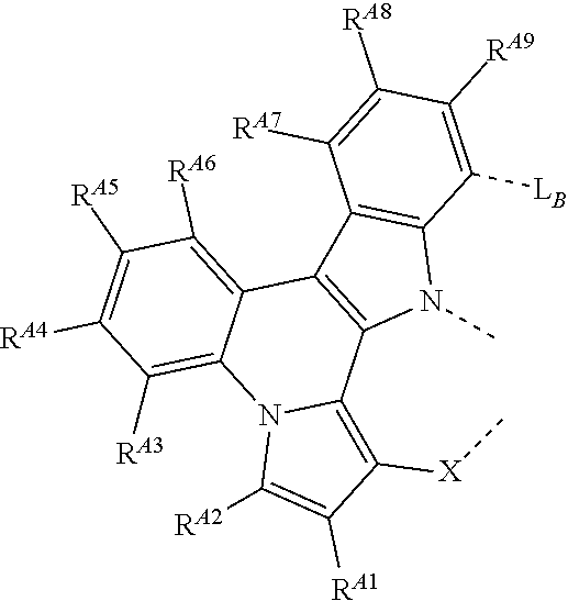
C12=C(C3=C([RA6])C([RA5])=C([RA4])C([RA3])=C3N3C1=C([X]C)C([RA1])=C3[RA2])C1=C(N2C)C([LB])=C([RA9])C([RA8])=C1[RA7]
